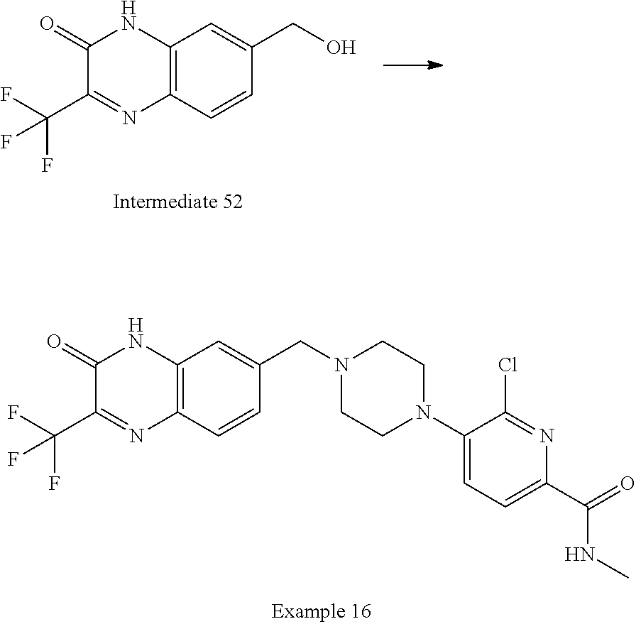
C1(=O)C(C(F)(F)F)=NC2=C(N1)C=C(CN1CCN(C3=CC=C(C(NC)=O)N=C3Cl)CC1)C=C2.C1(=O)C(C(F)(F)F)=NC2=C(N1)C=C(CO)C=C2
